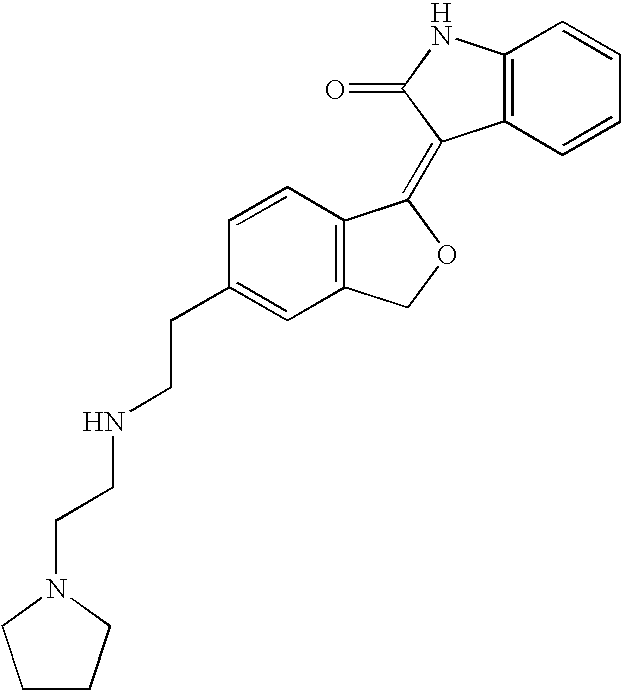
C1=CC(CCNCCN2CCCC2)=CC2=C1C(=C1C3=C(NC1=O)C=CC=C3)OC2
